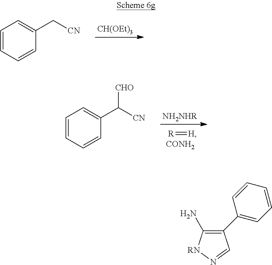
C1=CC=CC(C[CN])=C1.[CH(OEt)3].C1=CC=CC(C([CN])[CHO])=C1.[NH2NHR].[R]=[H].C1=CC=CC(C2=C(N)[RN]N=C2)=C1
